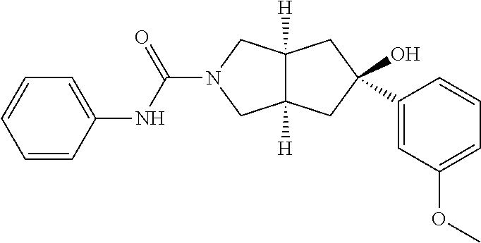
O=C(N1CC2([H])C([H])(C1)CC(O)(C1=CC(OC)=CC=C1)C2)NC1=CC=CC=C1
